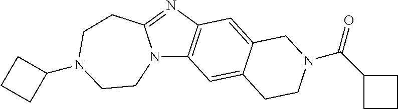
C12=C(C=C3C(=C1)CN(C(C1CCC1)=O)CC3)N1C(=N2)CCN(C2CCC2)CC1
